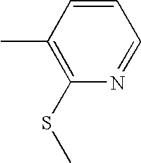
C1=CC(C)=C(SC)N=C1
